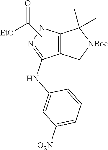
C1=CC=C([O2N])C=C1NC1=NNC2=C1C[NBoc]C2(C)C.C(C)(=O)[EtO]
